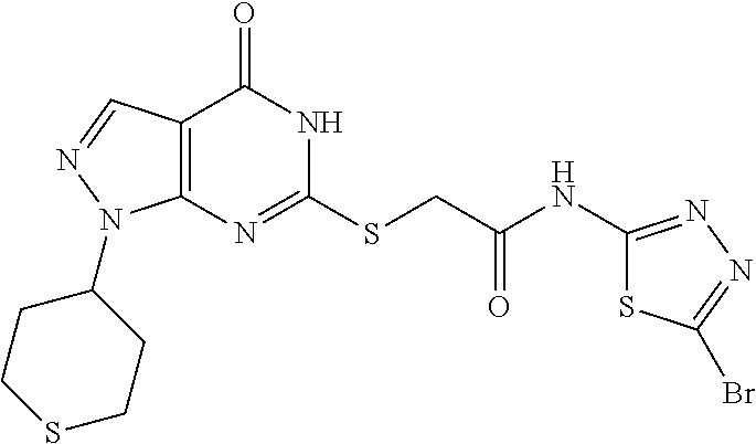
C12=C(N=C(SCC(NC3=NN=C(Br)S3)=O)NC1=O)N(C1CCSCC1)N=C2
